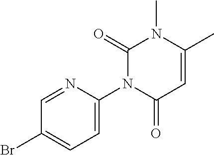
C1=NC(N2C(=O)C=C(C)N(C)C2=O)=CC=C1Br
